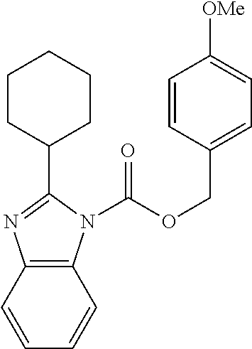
C12=C(N(C(OCC3=CC=C([OMe])C=C3)=O)C(C3CCCCC3)=N1)C=CC=C2
